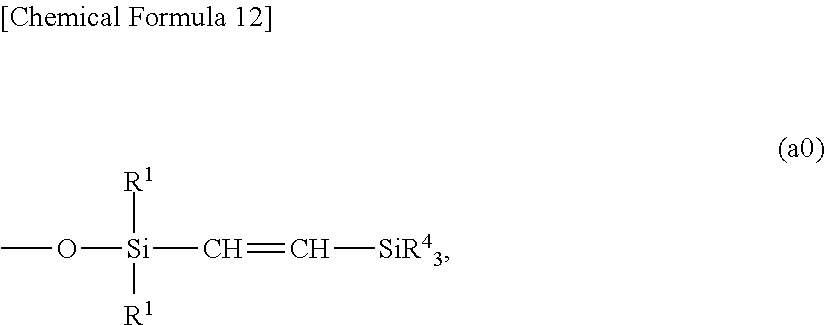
O([Si](C=C[SiR43])([R1])[R1])C
